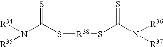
[R34]N(C(S[R38]SC(N([R36])[R37])=S)=S)[R35]
